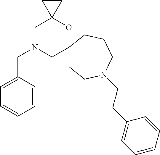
C1N(CC2=CC=CC=C2)CC2(OC13CC3)CCN(CCC1=CC=CC=C1)CCC2
